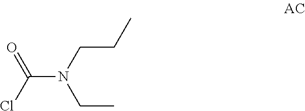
ClC(N(CCC)CC)=O
